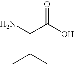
C(C(C)C)(N)C(O)=O
